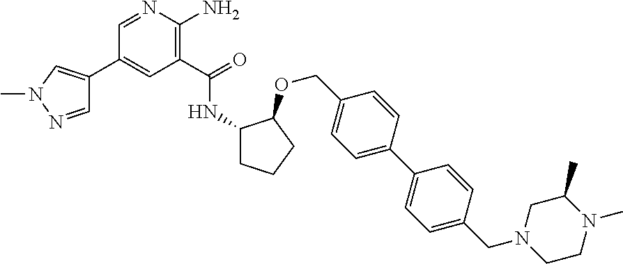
C1(C(=O)NC2CCCC2OCC2=CC=C(C3=CC=C(CN4CCN(C)C(C)C4)C=C3)C=C2)=C(N)N=CC(C2=CN(C)N=C2)=C1
